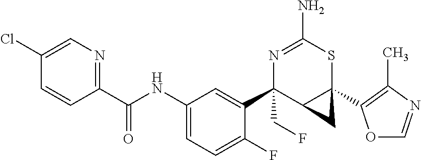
N1=C(N)SC2(C3=C(C)N=CO3)C(C1(C1=CC(NC(C3=NC=C(Cl)C=C3)=O)=CC=C1F)CF)C2
